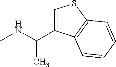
N(C)C(C)C1=CSC2=C1C=CC=C2
